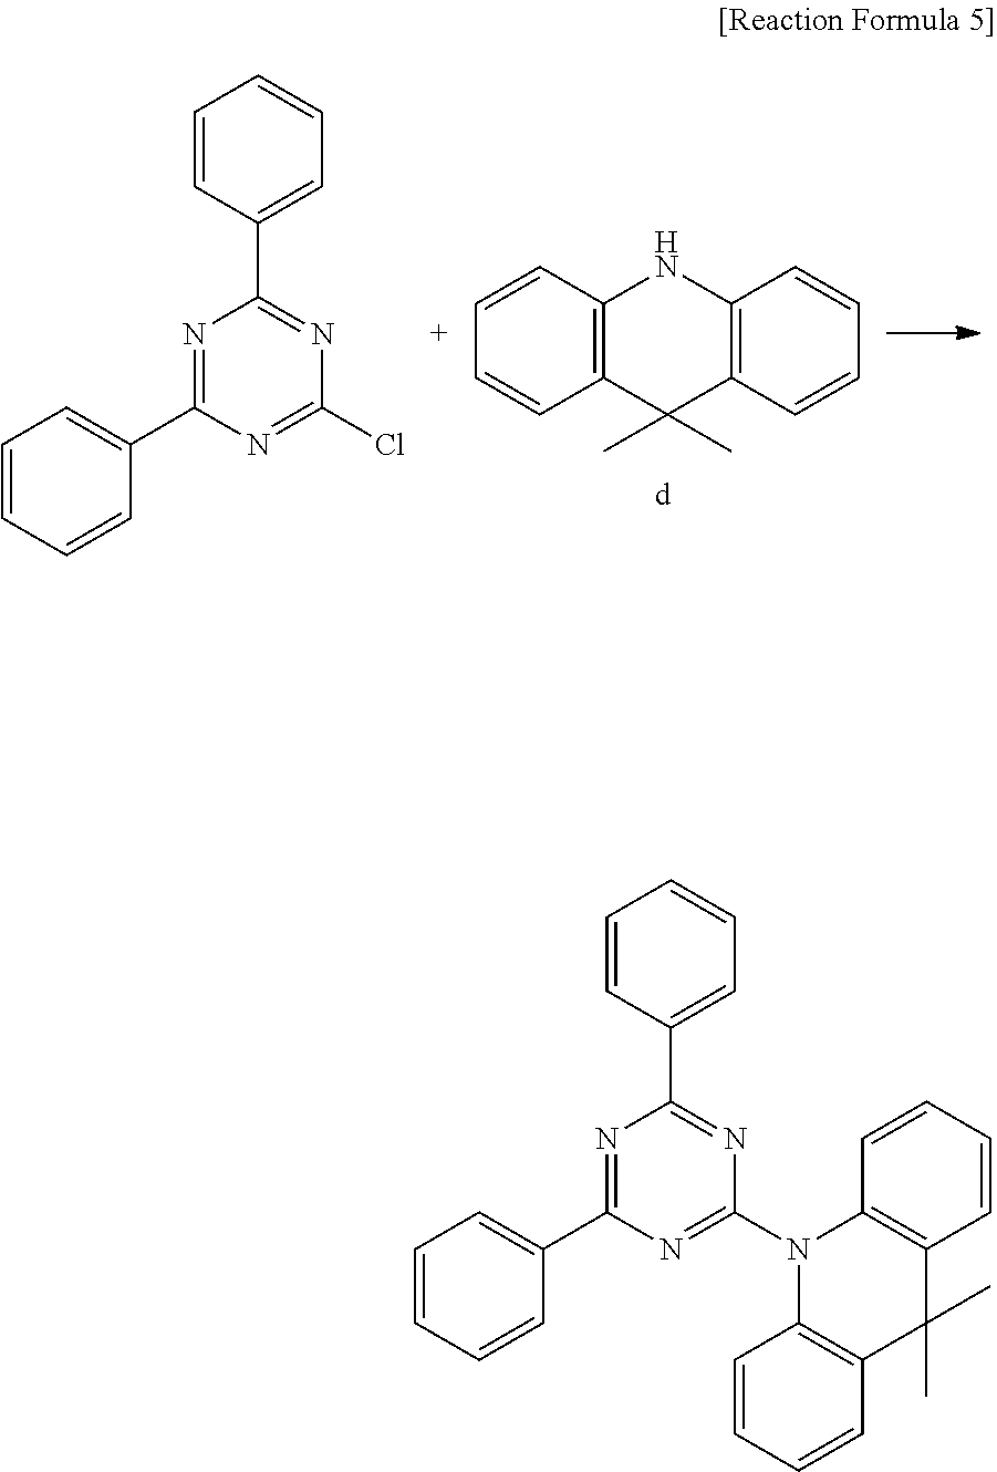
C1=CC=CC2=C1C(C)(C)C1=C(N2)C=CC=C1.C1(C2=CC=CC=C2)=NC(Cl)=NC(C2=CC=CC=C2)=N1.C1(C2=CC=CC=C2)=NC(N2C3=C(C(C)(C)C4=C2C=CC=C4)C=CC=C3)=NC(C2=CC=CC=C2)=N1
